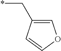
*CC1=COC=C1
